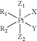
[Z1][Pt]([Z2])([X])([Y])([R2])[R1]
